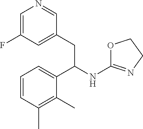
C1=C(F)C=C(CC(NC2=NCCO2)C2=CC=CC(C)=C2C)C=N1
